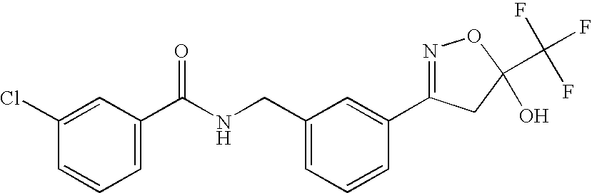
C1(C(NCC2=CC=CC(C3=NOC(C(F)(F)F)(O)C3)=C2)=O)=CC=CC(Cl)=C1
